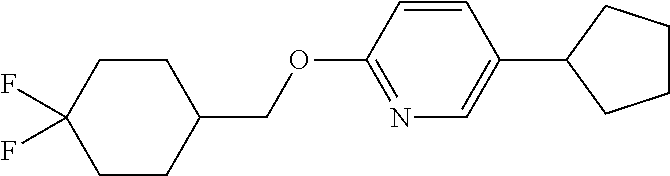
C1CC(COC2=NC=C(C3CCCC3)C=C2)CCC1(F)F
